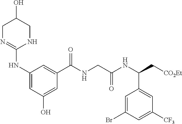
C1(C(NC(CNC(C2=CC(NC3=NCC(O)CN3)=CC(O)=C2)=O)=O)C[CO2Et])=CC([CF3])=CC(Br)=C1
